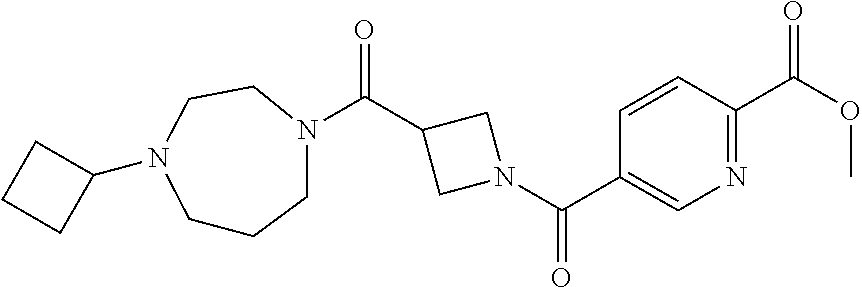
C(C1CN(C(C2=CN=C(C(OC)=O)C=C2)=O)C1)(=O)N1CCCN(C2CCC2)CC1
